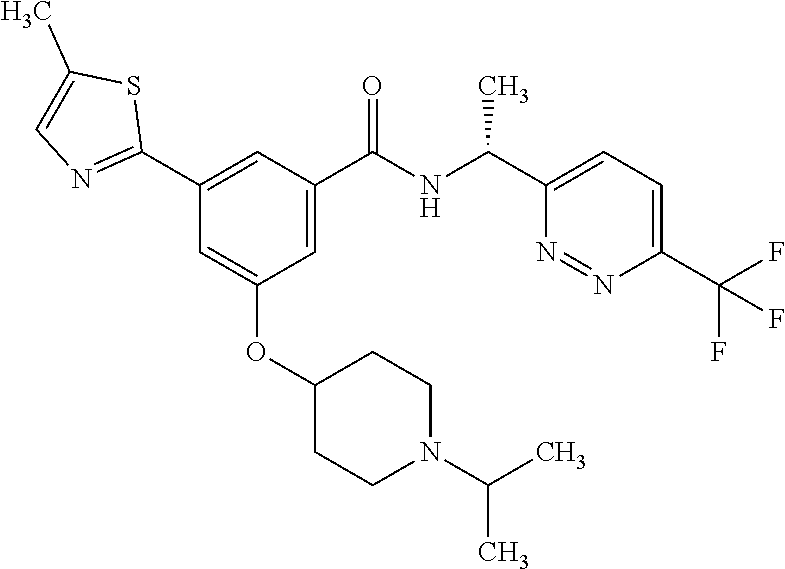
C1(OC2=CC(C3=NC=C(C)S3)=CC(C(NC(C3=CC=C(C(F)(F)F)N=N3)C)=O)=C2)CCN(C(C)C)CC1
